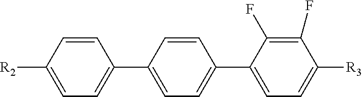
C1=CC(C2=CC=C([R3])C(F)=C2F)=CC=C1C1=CC=C([R2])C=C1
